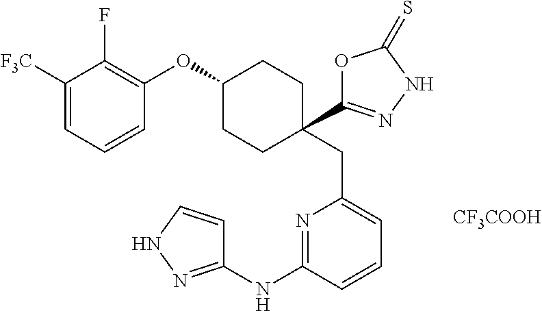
O(C1CCC(CC2=CC=CC(NC3=NNC=C3)=N2)(C2=NNC(=S)O2)CC1)C1=C(F)C([F3C])=CC=C1.[CF3COOH]
